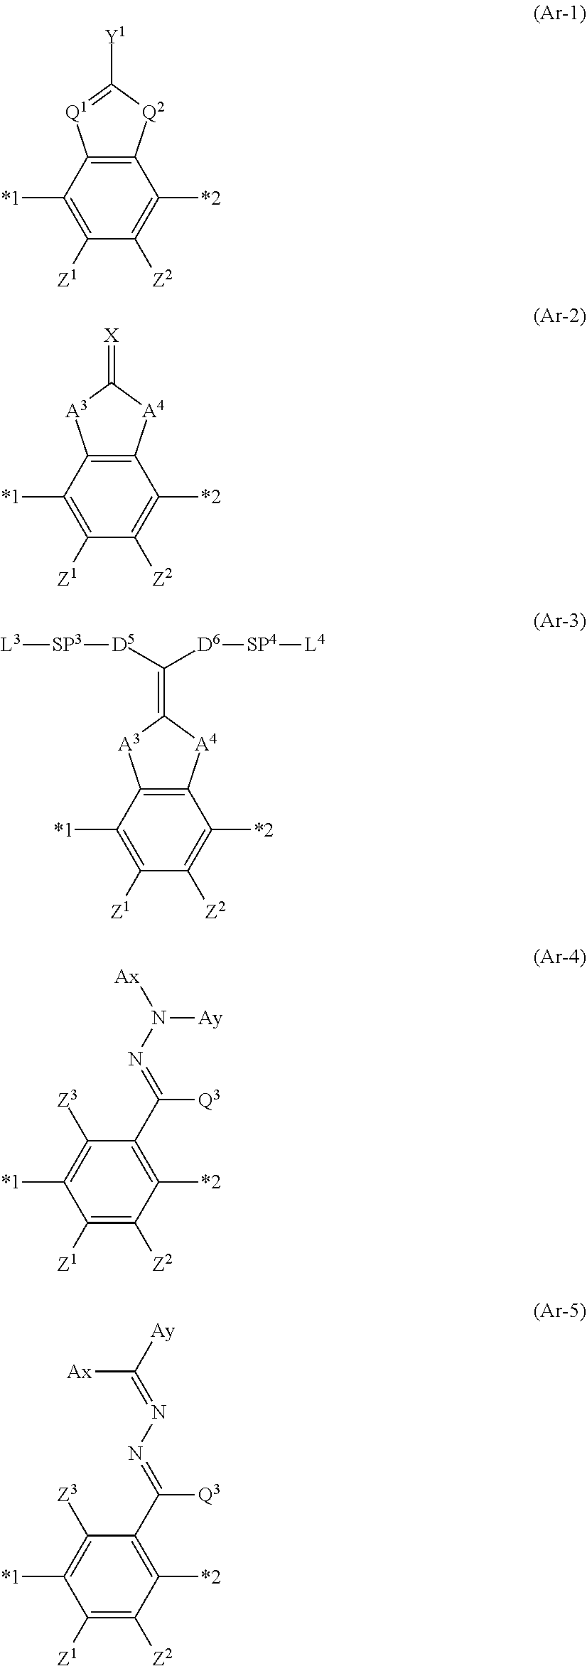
C12=C(C([*1])=C([Z1])C([Z2])=C1[*2])[Q1]=C([Y1])[Q2]2.C12=C(C([*1])=C([Z1])C([Z2])=C1[*2])[A3]C(=[X])[A4]2.C12=C(C([*1])=C([Z1])C([Z2])=C1[*2])[A3]C(=C([D5][SP3][L3])[D6][SP4][L4])[A4]2.C1(C(=NN([Ax])[Ay])[Q3])=C([*2])C([Z2])=C([Z1])C([*1])=C1[Z3].C1(C(=NN=C([Ay])[Ax])[Q3])=C([*2])C([Z2])=C([Z1])C([*1])=C1[Z3]
